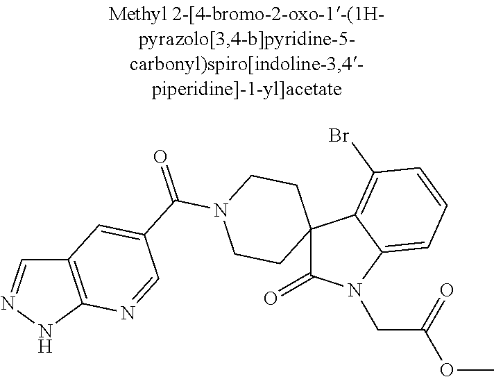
C1=NNC2=C1C=C(C(N1CCC3(CC1)C(=O)N(CC(=O)OC)C1=CC=CC(Br)=C31)=O)C=N2
